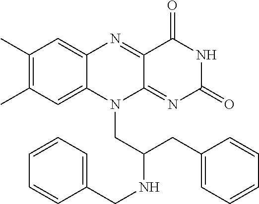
C1(C)=C(C)C=C2C(=C1)N=C1C(=NC(=O)NC1=O)N2CC(NCC1=CC=CC=C1)CC1=CC=CC=C1
